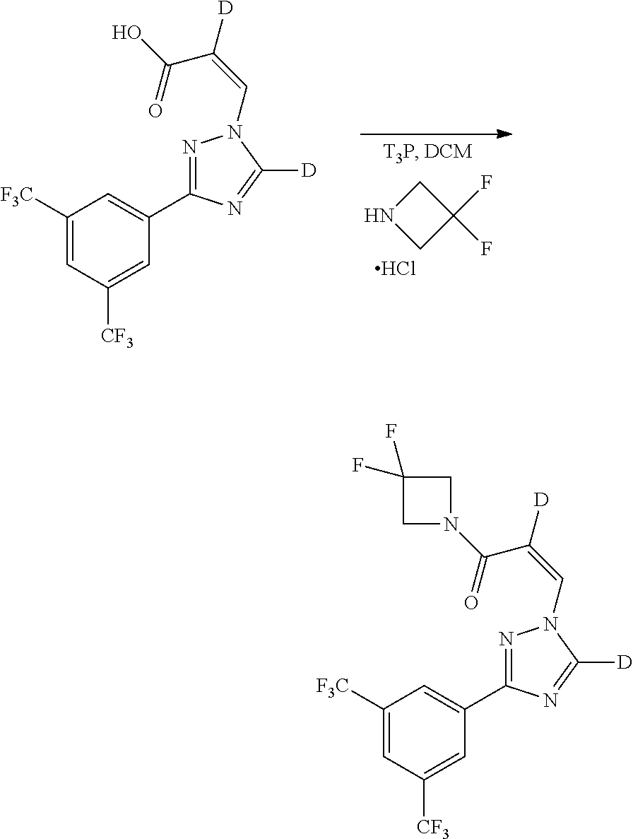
C1NCC1(F)F.Cl.C1([F3C])=CC([CF3])=CC(C2=NN(C=C([D])C(O)=O)C([D])=N2)=C1.C1([F3C])=CC([CF3])=CC(C2=NN(C=C([D])C(N3CC(F)(F)C3)=O)C([D])=N2)=C1
